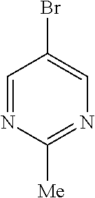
C1=NC([Me])=NC=C1Br
